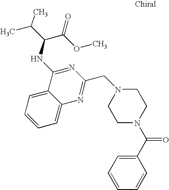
N1(CC2=NC3=CC=CC=C3C(NC(C(OC)=O)C(C)C)=N2)CCN(C(C2=CC=CC=C2)=O)CC1
